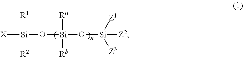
[X][Si]([R2])([R1])O[Si]([Rb])([Ra])O[Si]([Z3])([Z1])[Z2]
